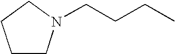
C1CN(CCCC)CC1
